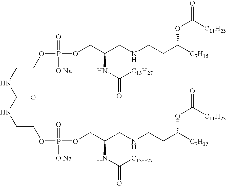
C(NC(=O)NCCOP([O Na])(=O)OCC(CNCCC([C7H15])OC(=O)[C11H23])NC(=O)[C13H27])COP(=O)([O Na])OCC(CNCCC([C7H15])OC(=O)[C11H23])NC([C13H27])=O
